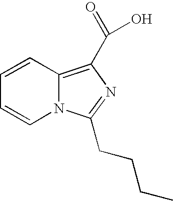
C1=CC2=C(C(O)=O)N=C(CCCC)N2C=C1
